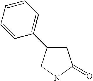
C1C(C2=CC=CC=C2)CNC1=O
